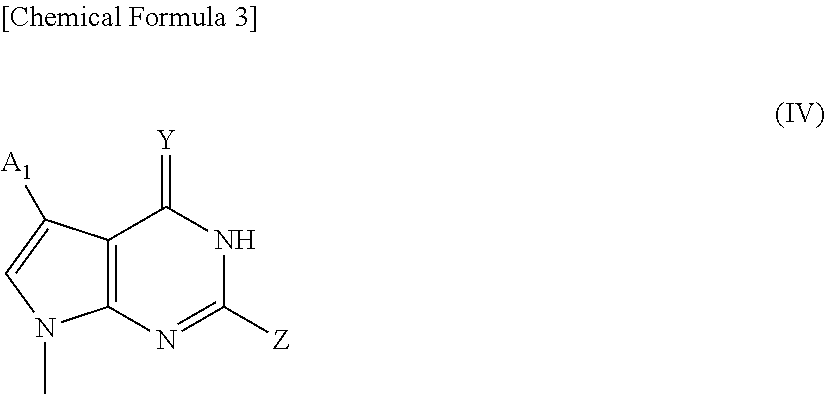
C12=C(N=C([Z])NC1=[Y])N(C)C=C2[A1]
